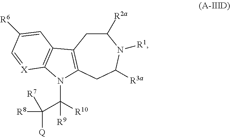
C1C([R2a])N([R1])C([R3a])CC2=C1C1=C(N2C([R9])([R10])C([R8])([Q])[R7])[X]=CC([R6])=C1
